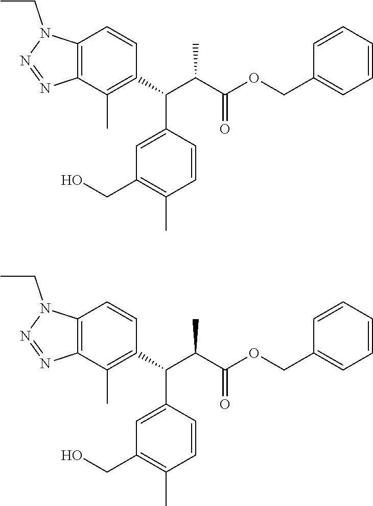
C12=C(C(C)=C(C(C3=CC(CO)=C(C)C=C3)C(C(OCC3=CC=CC=C3)=O)C)C=C1)N=NN2CC.C12=C(C(C)=C(C(C3=CC(CO)=C(C)C=C3)C(C(OCC3=CC=CC=C3)=O)C)C=C1)N=NN2CC
